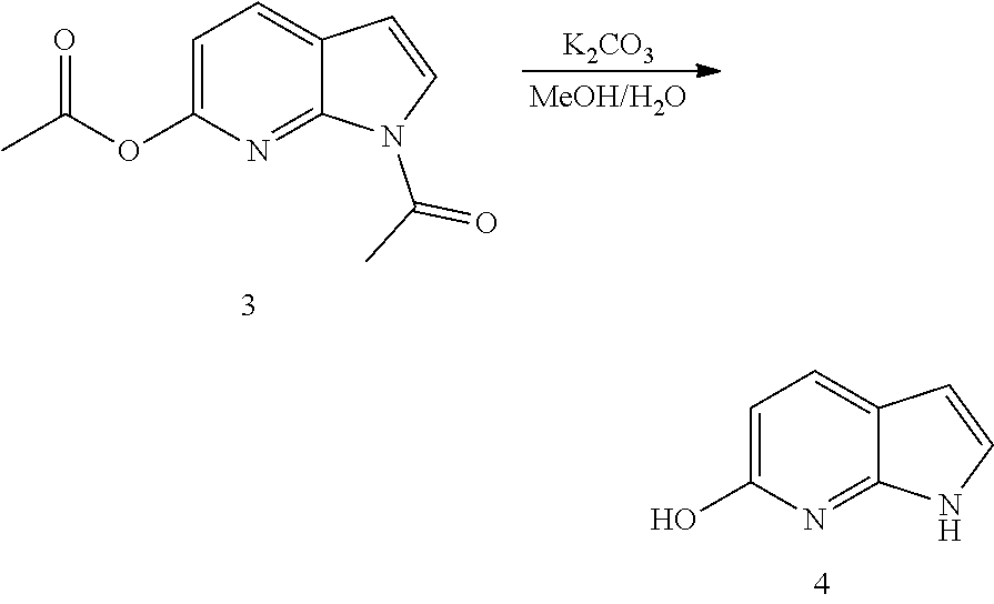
C1=C(O)N=C2C(=C1)C=CN2.C1=C(OC(C)=O)N=C2C(=C1)C=CN2C(C)=O.[K2CO3]
